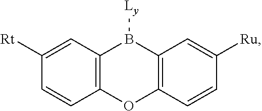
C1([Rt])=CC2=C(C=C1)OC1=C(B2[Ly])C=C([Ru])C=C1
